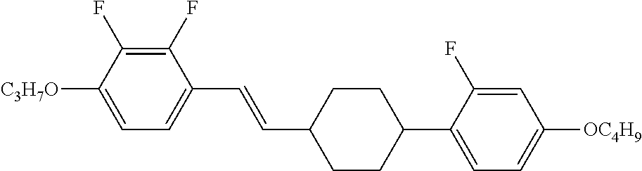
C1(F)=C(F)C([C3H7O])=CC=C1C=CC1CCC(C2=CC=C([OC4H9])C=C2F)CC1
